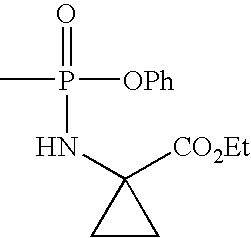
CP([OPh])(=O)NC1([CO2Et])CC1
